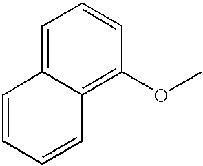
C1=C2C(=C(OC)C=C1)C=CC=C2
